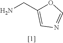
NCC1=CN=CO1
